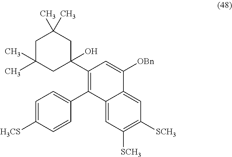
C12=CC([SCH3])=C([SCH3])C=C1C([OBn])=CC(C1(O)CC(C)(C)CC(C)(C)C1)=C2C1=CC=C([H3CS])C=C1
